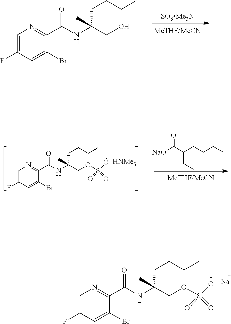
C1=C(F)C=C(Br)C(C(NC(COS(O)(=O)=O)(C)CCCC)=O)=N1.[H].[NaO]C(C(CCCC)CC)=O.C1=C(F)C=C(Br)C(C(NC(CO)(C)CCCC)=O)=N1.[H].C1=C(F)C=C(Br)C(C(NC(COS(O)(=O)=O)(C)CCCC)=O)=N1.[H].[Na]
